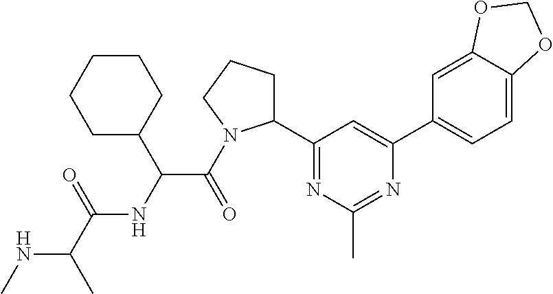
N(C(C)C(=O)NC(C(=O)N1C(C2=NC(C)=NC(C3=CC=C4C(=C3)OCO4)=C2)CCC1)C1CCCCC1)C
